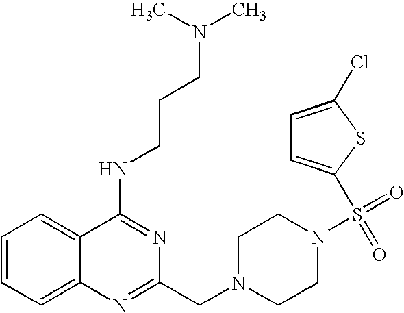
C1=CC=C2C(=C1)C(NCCCN(C)C)=NC(CN1CCN(S(=O)(C3=CC=C(Cl)S3)=O)CC1)=N2
